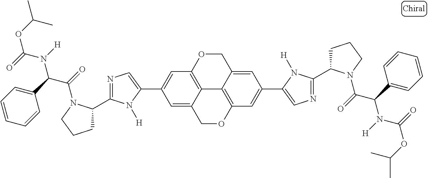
C12=C3OCC4=CC(C5=CN=C(C6CCCN6C(=O)C(C6=CC=CC=C6)N([H])C(=O)OC(C)C)N5[H])=CC(=C14)OCC2=CC(C1=CN=C(C2CCCN2C(=O)C(C2=CC=CC=C2)N([H])C(=O)OC(C)C)N1[H])=C3
